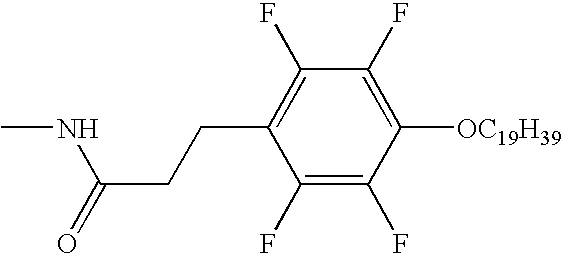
C1(F)=C(F)C([OC19H39])=C(F)C(F)=C1CCC(NC)=O
